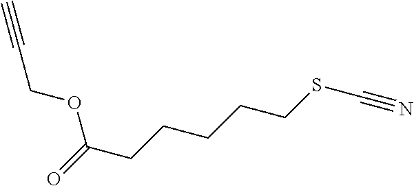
C(COC(CCCCCSC#N)=O)#C
